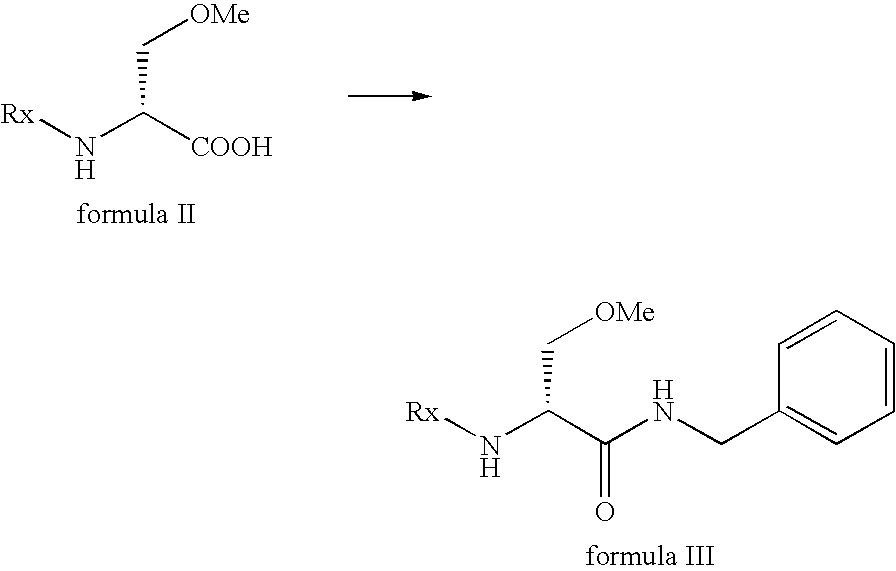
[Rx]NC([COOH])C[OMe].[Rx]NC(C(NCC1=CC=CC=C1)=O)C[OMe]
